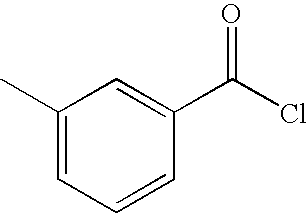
C1(C)=CC=CC(C(Cl)=O)=C1
